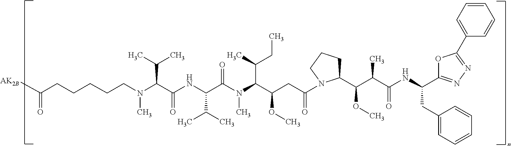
N(C(C(NC(C(N(C(C(CC(=O)N1C(C(C(C(NC(CC2=CC=CC=C2)C2=NN=C(C3=CC=CC=C3)O2)=O)C)OC)CCC1)OC)C(C)CC)C)=O)C(C)C)=O)C(C)C)(C)CCCCCC([AK2B])=O
